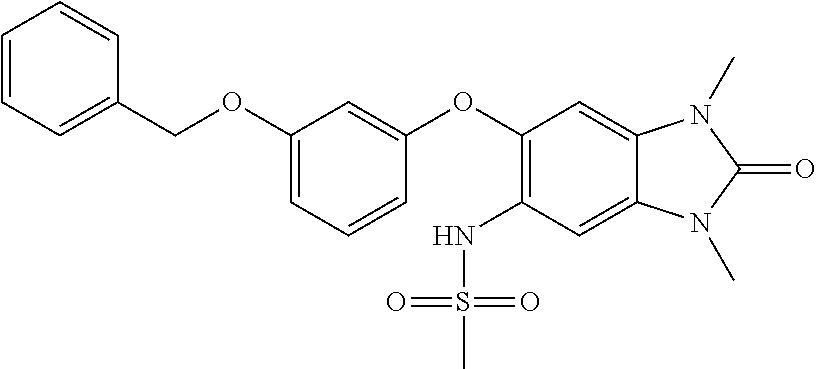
C1=CC=C(COC2=CC=CC(OC3=C(NS(C)(=O)=O)C=C4C(=C3)N(C)C(=O)N4C)=C2)C=C1
